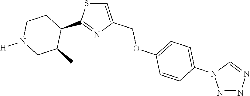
C1=C(COC2=CC=C(N3N=NN=C3)C=C2)N=C(C2C(C)CN([H])CC2)S1
